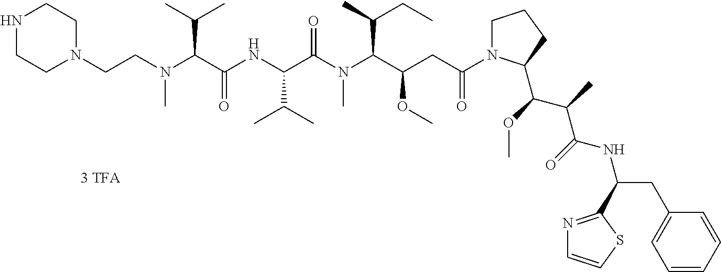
N1(CCN(C(C(NC(C(N(C(C(CC(=O)N2CCCC2C(C(C)C(=O)NC(C2=NC=CS2)CC2=CC=CC=C2)OC)OC)C(C)CC)C)=O)C(C)C)=O)C(C)C)C)CCNCC1
